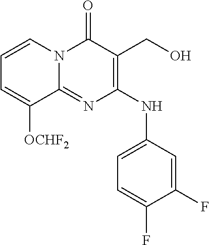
C1(NC2=CC=C(F)C(F)=C2)=C(CO)C(=O)N2C(=N1)C([OCHF2])=CC=C2
